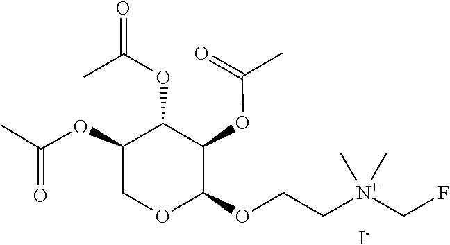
FC[N+](C)(C)CCOC1C(OC(=O)C)C(OC(=O)C)C(OC(C)=O)CO1.[I-]
